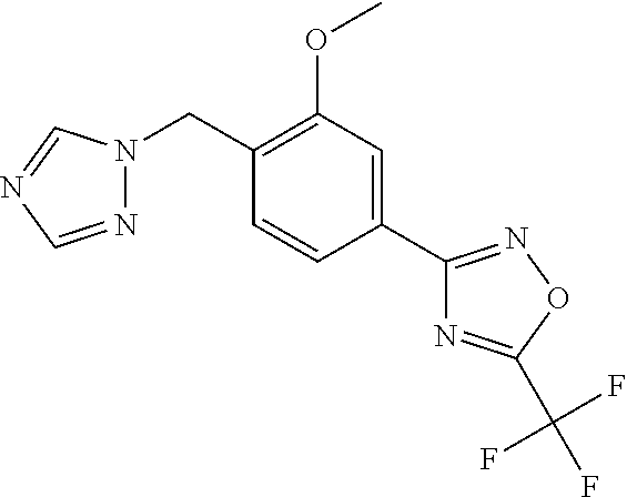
N1=CN=CN1CC1=C(OC)C=C(C2=NOC(C(F)(F)F)=N2)C=C1
